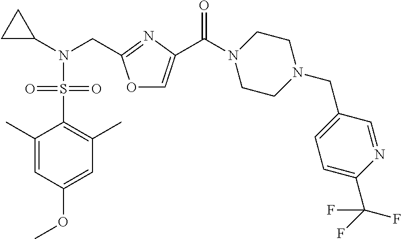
C1(C)=CC(OC)=CC(C)=C1S(=O)(N(C1CC1)CC1=NC(C(N2CCN(CC3=CC=C(C(F)(F)F)N=C3)CC2)=O)=CO1)=O
